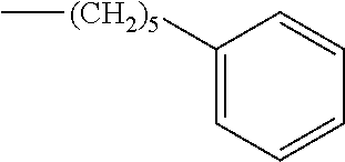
C1([(CH2)5]C)=CC=CC=C1
